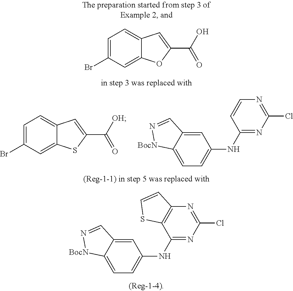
C12=CC(Br)=CC=C1C=C(C([OH])=O)S2.C1(NC2=CC=C3C(=C2)C=N[BocN]3)=NC(Cl)=NC=C1.C12=CC(Br)=CC=C1C=C(C(O)=O)O2.C1(NC2=CC=C3C(=C2)C=N[BocN]3)=NC(Cl)=NC2=C1SC=C2
